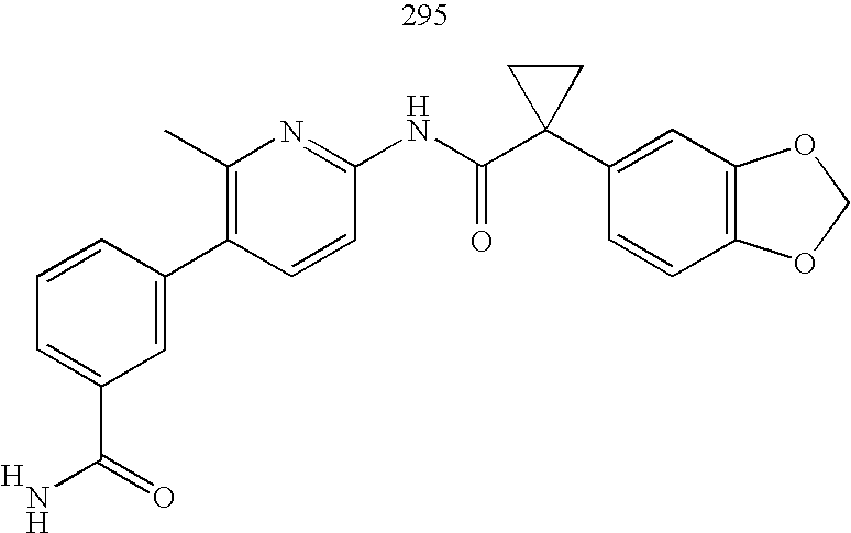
C1(C2=CC(C(=O)N)=CC=C2)=C(C)N=C(NC(C2(C3=CC4=C(C=C3)OCO4)CC2)=O)C=C1.[H]
